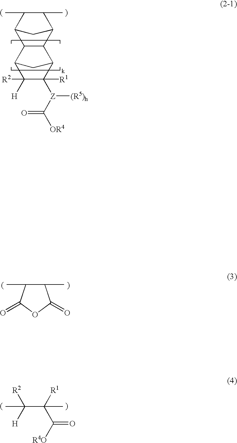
C1(C)C(C)C2C3C(C1C2)C1C([R1])([Z](C(=O)[OR4])[(R5)h])C([R2])([H])C3C1.C1(C)C(C)C(=O)OC1=O.[R2]C([H])(C([R1])(C(=O)[R4O])C)C
